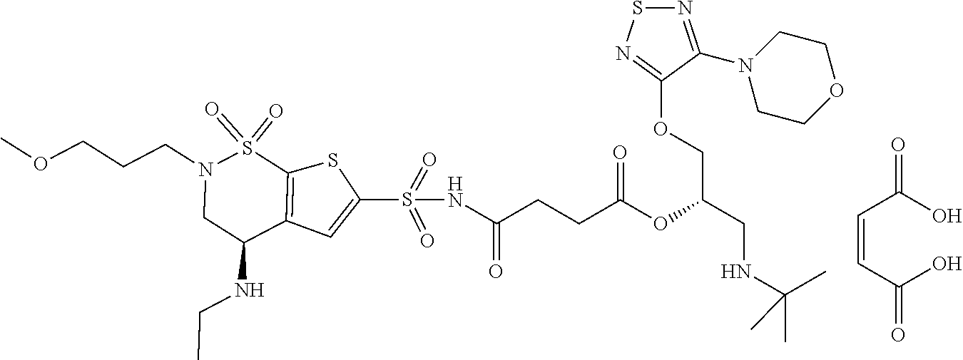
C(=CC(O)=O)C(O)=O.C12=C(C(NCC)CN(CCCOC)S1(=O)=O)C=C(S(NC(CCC(OC(COC1=NSN=C1N1CCOCC1)CNC(C)(C)C)=O)=O)(=O)=O)S2
